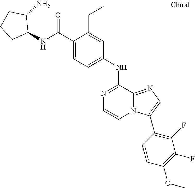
N1=C(NC2=CC=C(C(NC3C(N)CCC3)=O)C(CC)=C2)C2=NC=C(C3=C(F)C(F)=C(OC)C=C3)N2C=C1
